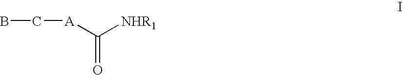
BC[A]C([NHR1])=O
